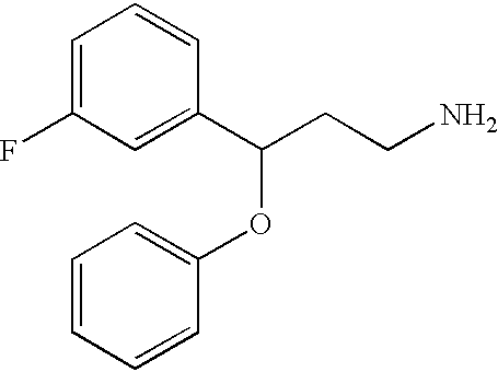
C1=C(F)C=C(C(CCN)OC2=CC=CC=C2)C=C1
